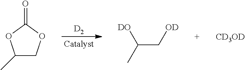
[D2].O=C1OC(C)CO1.[CD3OD].C(C[OD])(C)[DO]
